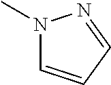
N1(C)C=CC=N1
